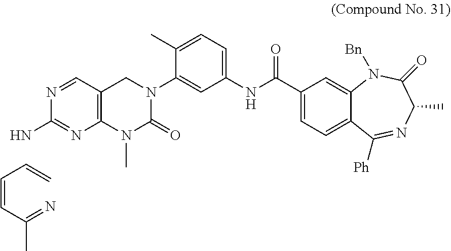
C(=CC(=N)C)C=C.NC1=NC2=C(C=N1)CN(C1=CC(NC(=O)C3=CC=C4C(=C3)N([Bn])C(=O)C(C)N=C4[Ph])=CC=C1C)C(=O)N2C
